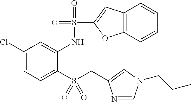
C1(Cl)=CC=C(S(CC2=CN(CCC)C=N2)(=O)=O)C(NS(=O)(=O)C2=CC3=C(O2)C=CC=C3)=C1
